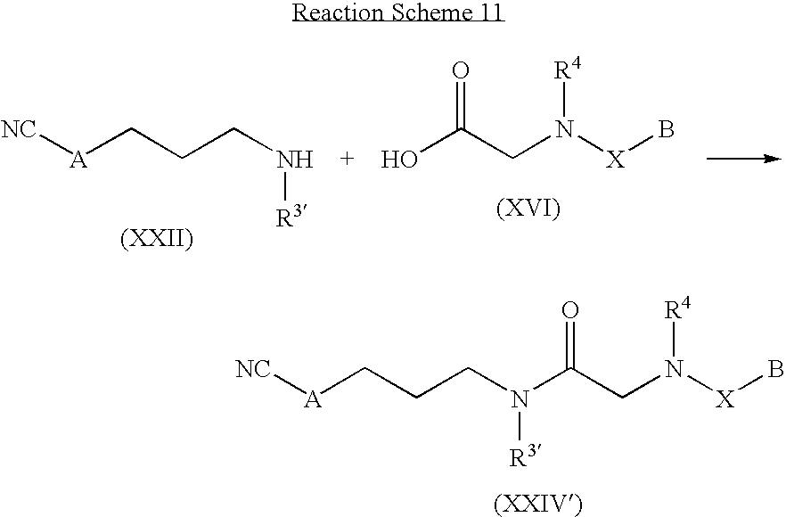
[NC][A]CCCN([R3])C(CN([X]B)[R4])=O.OC(CN([X]B)[R4])=O.[NC][A]CCCN[R3]
